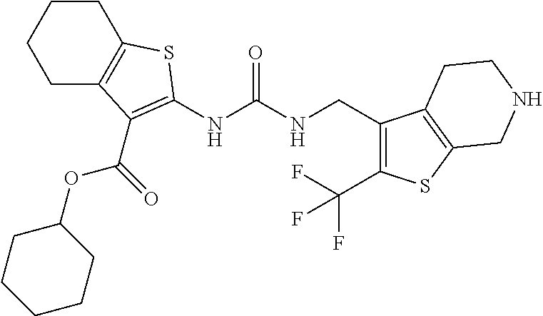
C1CCCC2=C1SC(NC(NCC1=C(C(F)(F)F)SC3=C1CCNC3)=O)=C2C(OC1CCCCC1)=O
